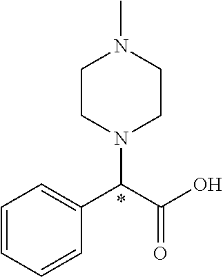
C1=CC=CC(C(C(O)=O)N2CCN(C)CC2)=C1
